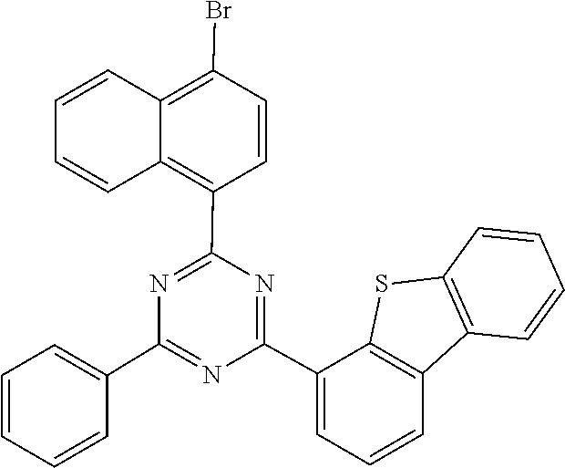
C1(C2=NC(C3=C4C=CC=CC4=C(Br)C=C3)=NC(C3=CC=CC=C3)=N2)=CC=CC2=C1SC1=C2C=CC=C1
